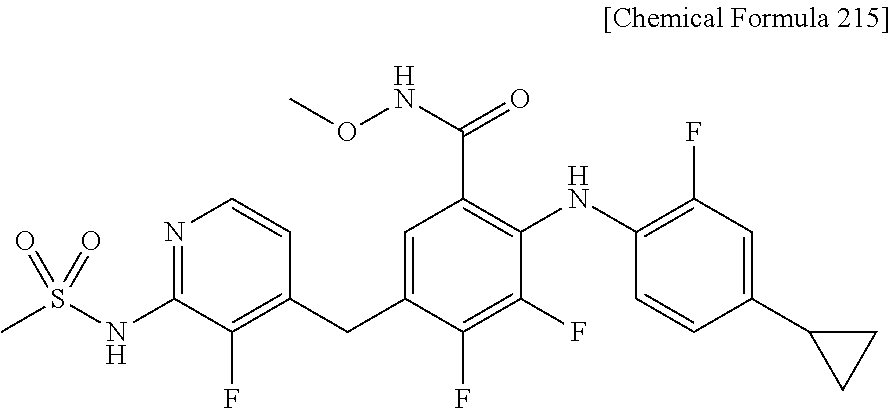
C1=C(CC2=C(F)C(NS(=O)(C)=O)=NC=C2)C(F)=C(F)C(NC2=C(F)C=C(C3CC3)C=C2)=C1C(=O)NOC
